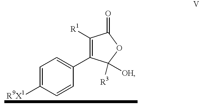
C1=C([R9X1])C=CC(C2=C([R1])C(=O)OC2([OH])[R3])=C1
